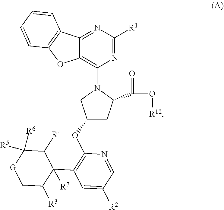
C12=NC([R1])=NC(N3CC(OC4=C(C5([R7])C([R4])C([R6])([R5])[G]CC5[R3])C=C([R2])C=N4)CC3C(O[R12])=O)=C1OC1=C2C=CC=C1
